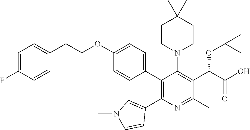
C1=C(F)C=CC(CCOC2=CC=C(C3=C(C4=CN(C)C=C4)N=C(C)C(C(C(O)=O)OC(C)(C)C)=C3N3CCC(C)(C)CC3)C=C2)=C1
